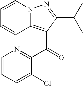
C1=CN2C(=C(C(=O)C3=NC=CC=C3Cl)C(C(C)C)=N2)C=C1
